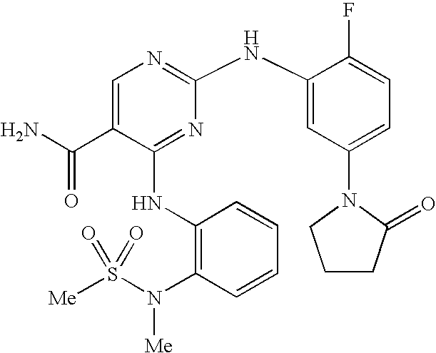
C1=C(C(N)=O)C(NC2=C(N([Me])S(=O)([Me])=O)C=CC=C2)=NC(NC2=CC(N3CCCC3=O)=CC=C2F)=N1
